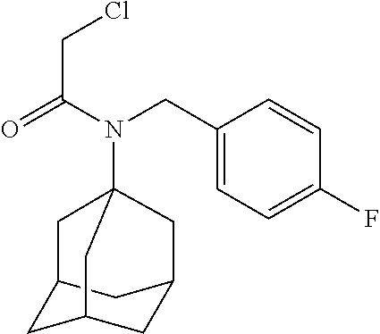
C12CC3CC(C1)CC(N(C(CCl)=O)CC1=CC=C(F)C=C1)(C2)C3
